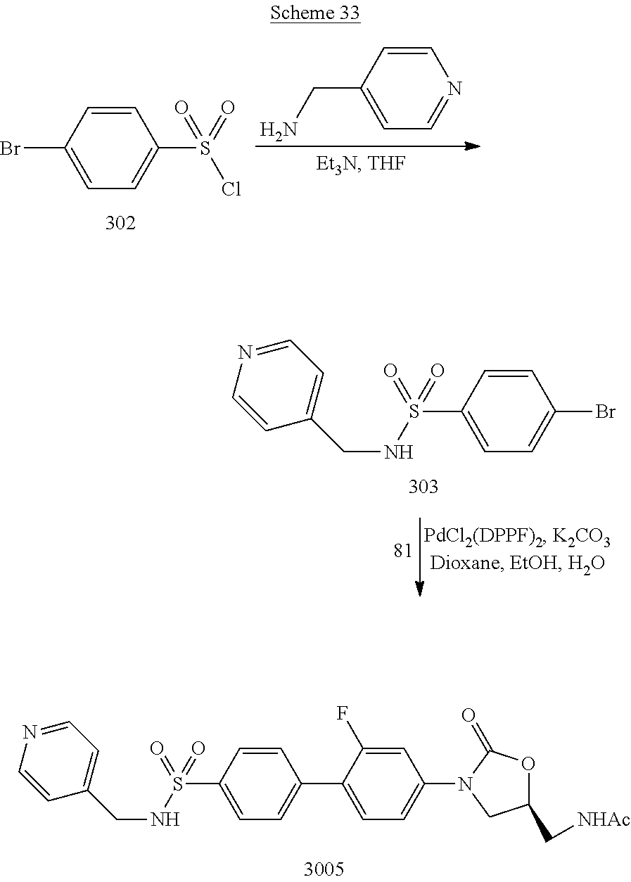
C1=CC(S(NCC2=CC=NC=C2)(=O)=O)=CC=C1C1=CC=C(N2CC(C[NHAc])OC2=O)C=C1F.C1=CC(Br)=CC=C1S(=O)(Cl)=O.NCC1=CC=NC=C1.C1=CC(S(NCC2=CC=NC=C2)(=O)=O)=CC=C1Br
